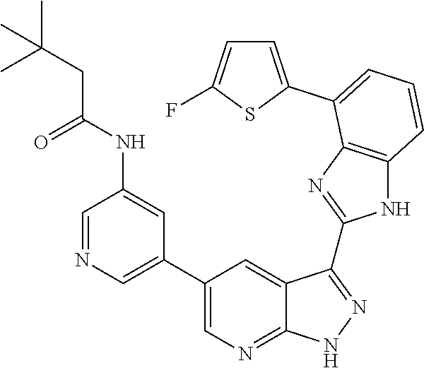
C1=NC=C(C2=CN=C3C(=C2)C(C2=NC4=C(N2)C=CC=C4C2=CC=C(F)S2)=NN3)C=C1NC(CC(C)(C)C)=O
